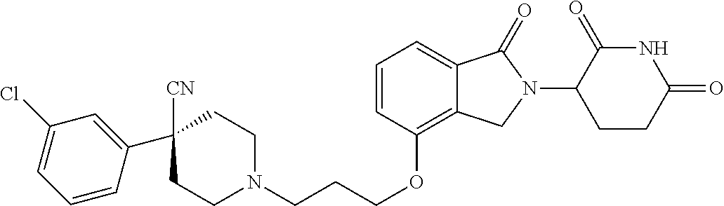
C1CN(CCCOC2=C3C(=CC=C2)C(=O)N(C2C(=O)NC(=O)CC2)C3)CCC1([CN])C1=CC(Cl)=CC=C1
